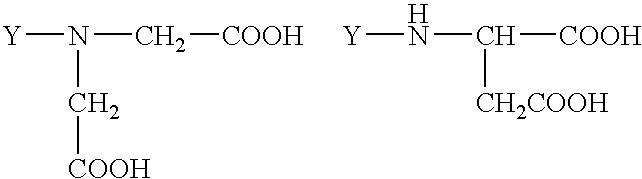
[Y]N(C[COOH])C[COOH].[Y]NC([CH2COOH])[COOH]
